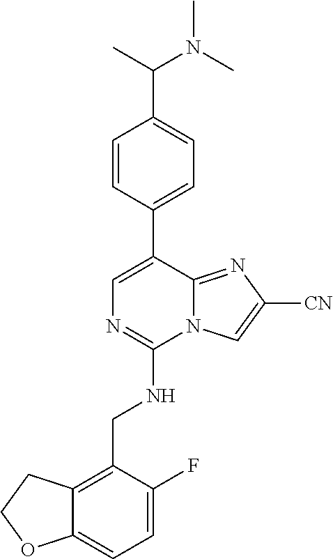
C12=CC=C(F)C(CNC3=NC=C(C4=CC=C(C(N(C)C)C)C=C4)C4=NC([CN])=CN34)=C1CCO2
